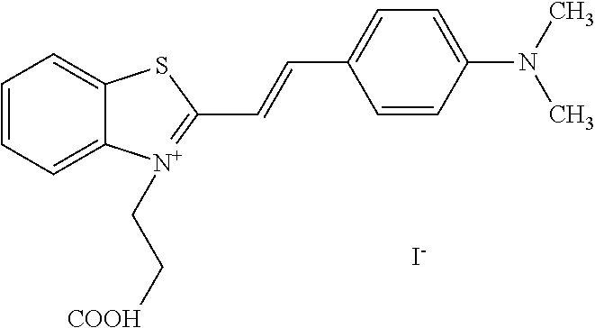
C1=CC=C2C(=C1)SC(C=CC1=CC=C(N(C)C)C=C1)=[N+]2CC[COOH].[I-]
